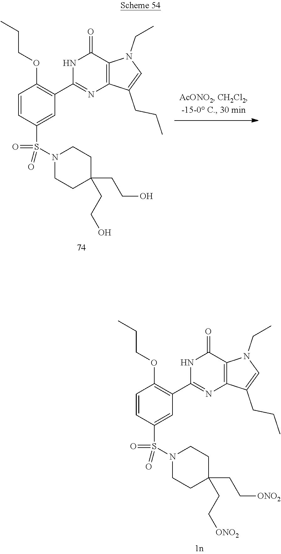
C1=CC(S(N2CCC(CCO)(CCO)CC2)(=O)=O)=CC(C2=NC3=C(C(=O)N2)N(CC)C=C3CCC)=C1OCCC.C1=CC(S(N2CCC(CC[ONO2])(CC[ONO2])CC2)(=O)=O)=CC(C2=NC3=C(C(=O)N2)N(CC)C=C3CCC)=C1OCCC
